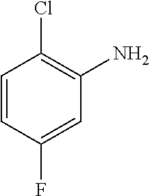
C1=CC(F)=CC(N)=C1Cl
